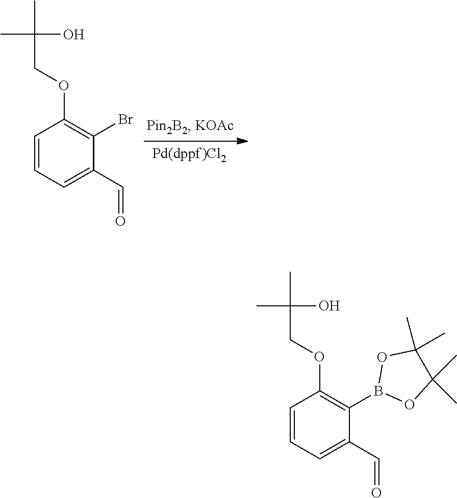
C1=CC=C(C=O)C(Br)=C1OCC(O)(C)C.C1=CC=C(C=O)C(B2OC(C)(C)C(C)(C)O2)=C1OCC(O)(C)C
